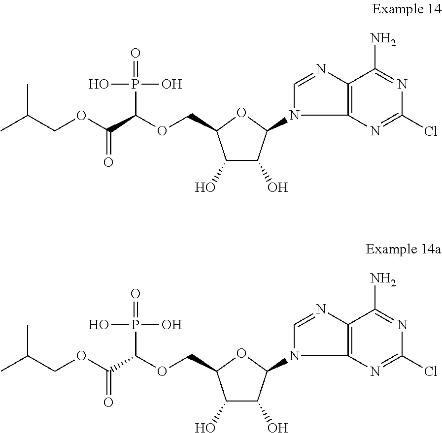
N1(C2C(O)C(O)C(COC(P(=O)(O)O)C(=O)OCC(C)C)O2)C=NC2=C1N=C(Cl)N=C2N.N1(C2C(O)C(O)C(COC(P(=O)(O)O)C(=O)OCC(C)C)O2)C=NC2=C1N=C(Cl)N=C2N
